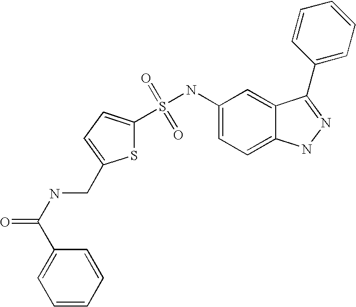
S(=O)(=O)(NC1=CC=C2C(=C1)C(C1=CC=CC=C1)=NN2)C1=CC=C(CNC(=O)C2=CC=CC=C2)S1
